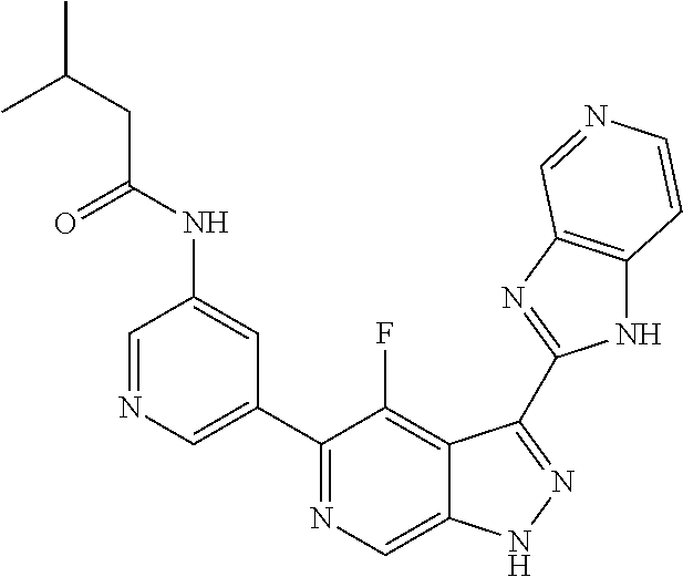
C1=NC=C(C2=NC=C3C(=C2F)C(C2=NC4=C(N2)C=CN=C4)=NN3)C=C1NC(CC(C)C)=O
